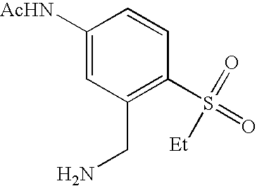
C1([AcHN])=CC(CN)=C(S(=O)(=O)[Et])C=C1
